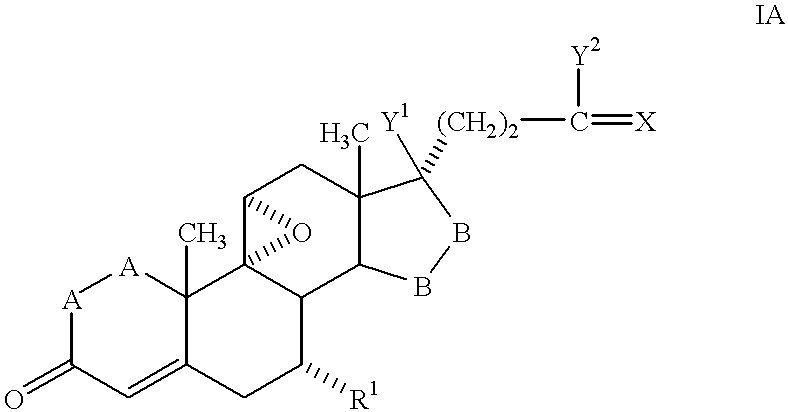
[A]1C(=O)C=C2C(C)([A]1)C13C(C([R1])C2)C2C(C)(CC1O3)C([(CH2)2]C(=[X])[Y2])([Y1])BB2
